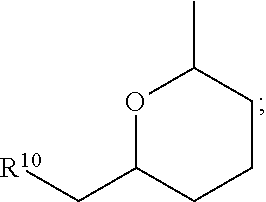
O1C(C[R10])CCCC1C
